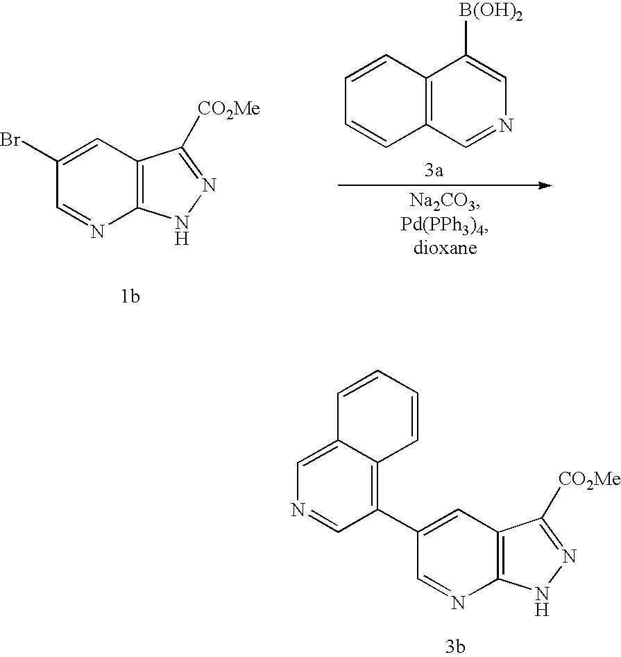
C12=C(C=C(C3=C4C(=CN=C3)C=CC=C4)C=N1)C([CO2Me])=NN2.C12=C(C=NC=C1[B(OH)2])C=CC=C2.C12=C(C=C(Br)C=N1)C([CO2Me])=NN2
